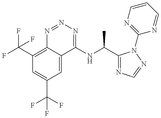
C1(C(F)(F)F)=C2C(=CC(C(F)(F)F)=C1)C(NC(C1=NC=NN1C1=NC=CC=N1)C)=NN=N2
